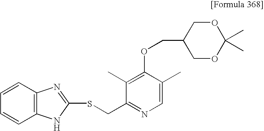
C1=CC2=C(C=C1)NC(SCC1=NC=C(C)C(OCC3COC(C)(C)OC3)=C1C)=N2
